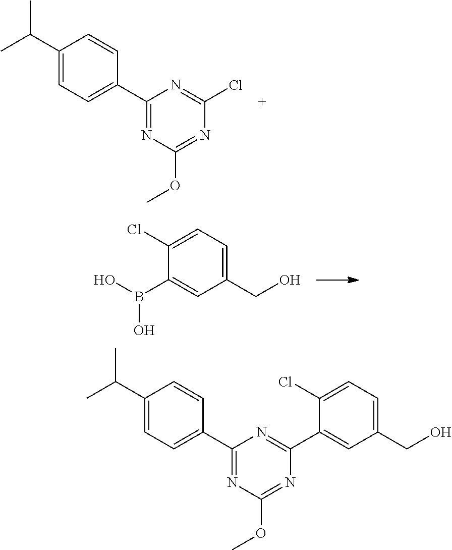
CC(C1=CC=C(C2=NC(OC)=NC(Cl)=N2)C=C1)C.C1(Cl)=CC=C(CO)C=C1B(O)O.CC(C1=CC=C(C2=NC(OC)=NC(C3=CC(CO)=CC=C3Cl)=N2)C=C1)C
